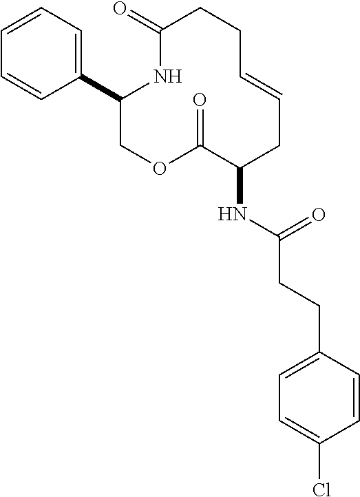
C1(C2=CC=CC=C2)COC(=O)C(NC(CCC2=CC=C(Cl)C=C2)=O)CC=CCCC(=O)N1
